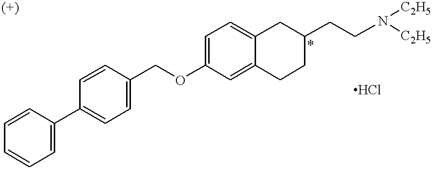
C1=CC(C2=CC=C(COC3=CC=C4C(=C3)CCC(CCN([C2H5])[C2H5])C4)C=C2)=CC=C1
